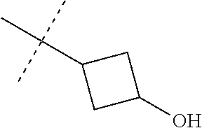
C(C1CC(O)C1)(C)(C)C
